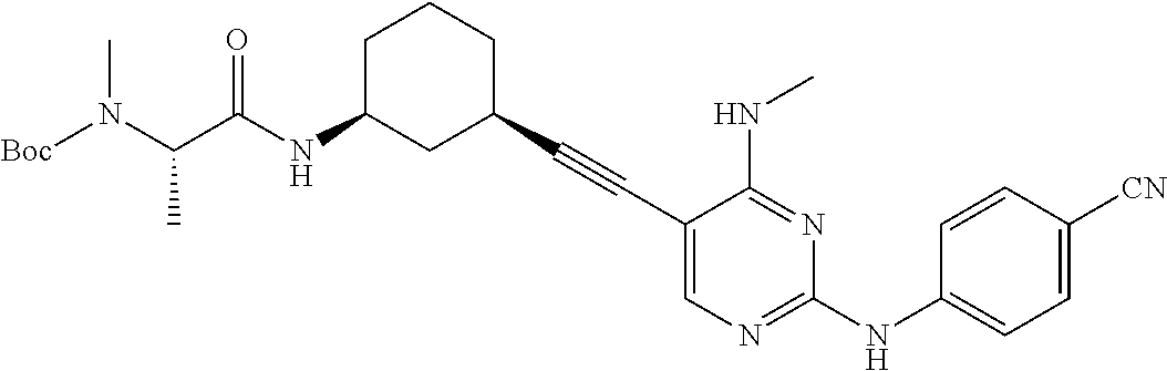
[Boc]N(C(C(NC1CC(C#CC2=CN=C(NC3=CC=C([CN])C=C3)N=C2NC)CCC1)=O)C)C
